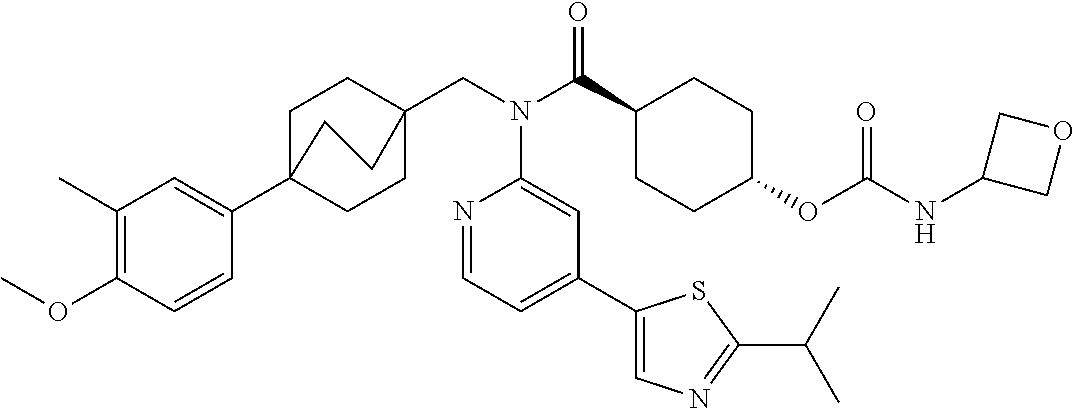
C1(C)=C(OC)C=CC(C23CCC(CN(C(C4CCC(OC(NC5COC5)=O)CC4)=O)C4=CC(C5=CN=C(C(C)C)S5)=CC=N4)(CC2)CC3)=C1
